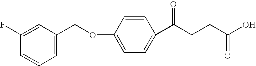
C1(COC2=CC=C(C(CCC(O)=O)=O)C=C2)=CC=CC(F)=C1
